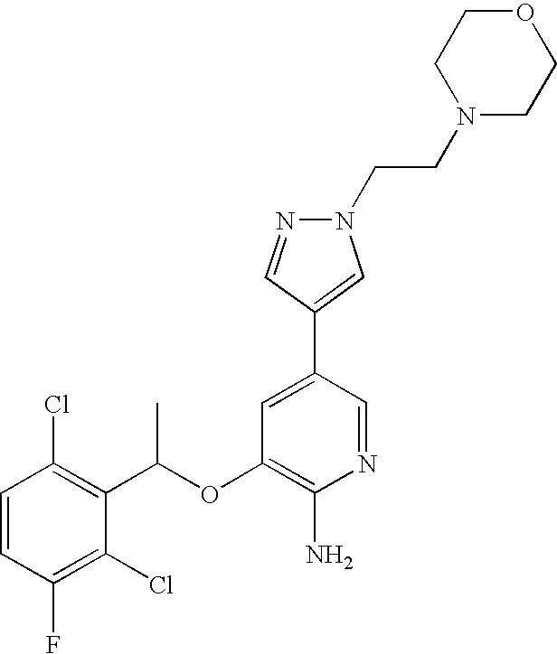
C1=CC(Cl)=C(C(OC2=C(N)N=CC(C3=CN(CCN4CCOCC4)N=C3)=C2)C)C(Cl)=C1F
